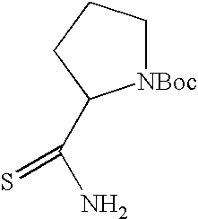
[NBoc]1CCCC1C(N)=S
